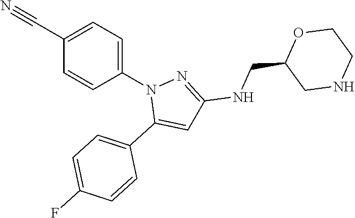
C1(C#N)=CC=C(N2C(C3=CC=C(F)C=C3)=CC(NCC3CNCCO3)=N2)C=C1
